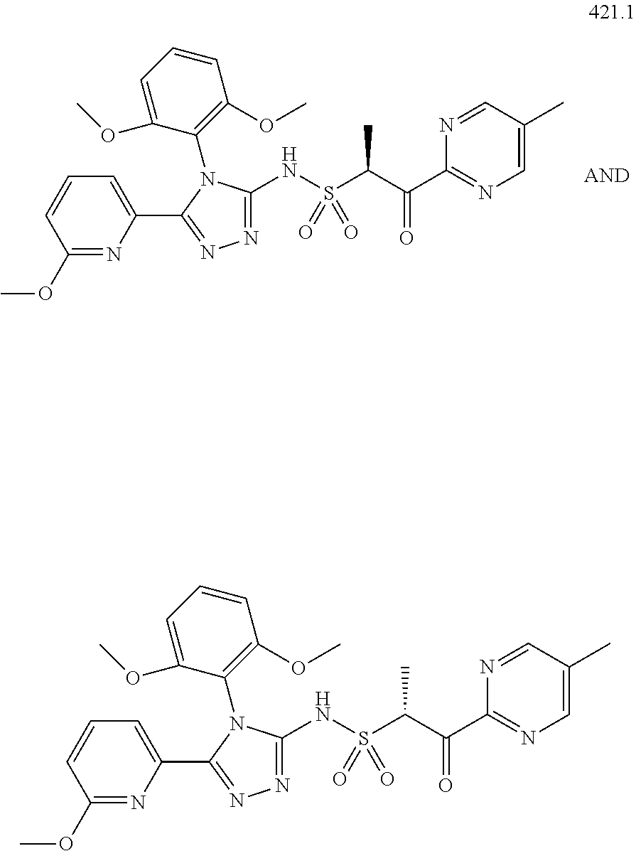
C1=C(OC)C(N2C(NS(C(C(C3=NC=C(C)C=N3)=O)C)(=O)=O)=NN=C2C2=CC=CC(OC)=N2)=C(OC)C=C1.C1=C(OC)C(N2C(NS(C(C(C3=NC=C(C)C=N3)=O)C)(=O)=O)=NN=C2C2=CC=CC(OC)=N2)=C(OC)C=C1
